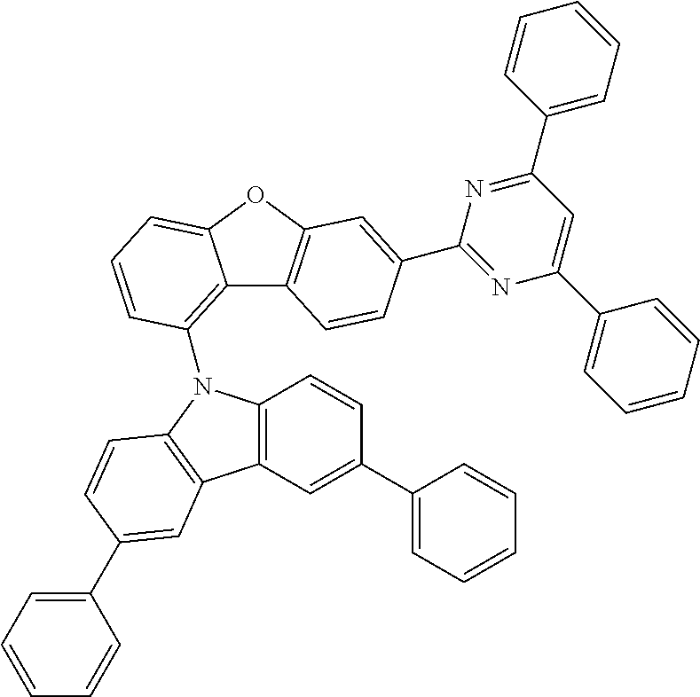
C12=C(N3C4=C(C=C(C5=CC=CC=C5)C=C4)C4=C3C=CC(C3=CC=CC=C3)=C4)C=CC=C1OC1=C2C=CC(C2=NC(C3=CC=CC=C3)=CC(C3=CC=CC=C3)=N2)=C1
